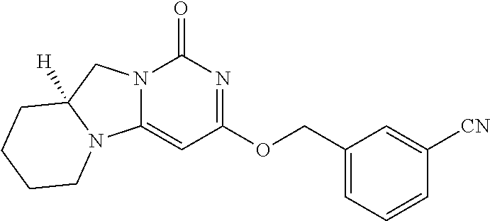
C1(COC2=NC(=O)N3C(=C2)N2C([H])(C3)CCCC2)=CC=CC([CN])=C1
